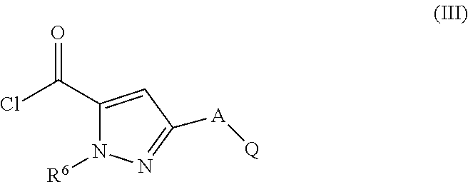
O=C(C1=CC([A][Q])=NN1[R6])Cl
